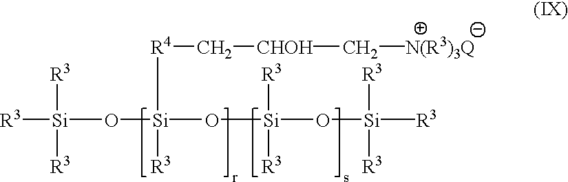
[R3][Si](O[Si](O[Si]([R3])([R3])O[Si]([R3])([R3])[R3])([R4]C[CHOH]C[N(R3)3Q])[R3])([R3])[R3]
